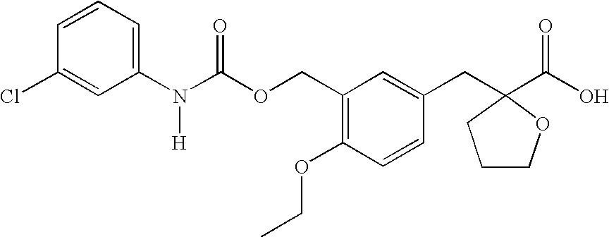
C1=CC=C(N(C(OCC2=C(OCC)C=CC(CC3(C(O)=O)OCCC3)=C2)=O)[H])C=C1Cl
